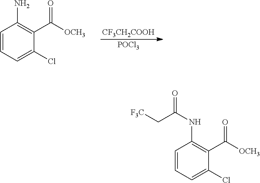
[CF3CH2COOH].[POCl3].C1(C([OCH3])=O)=C(N)C=CC=C1Cl.C1(C([OCH3])=O)=C(NC(C[F3C])=O)C=CC=C1Cl
